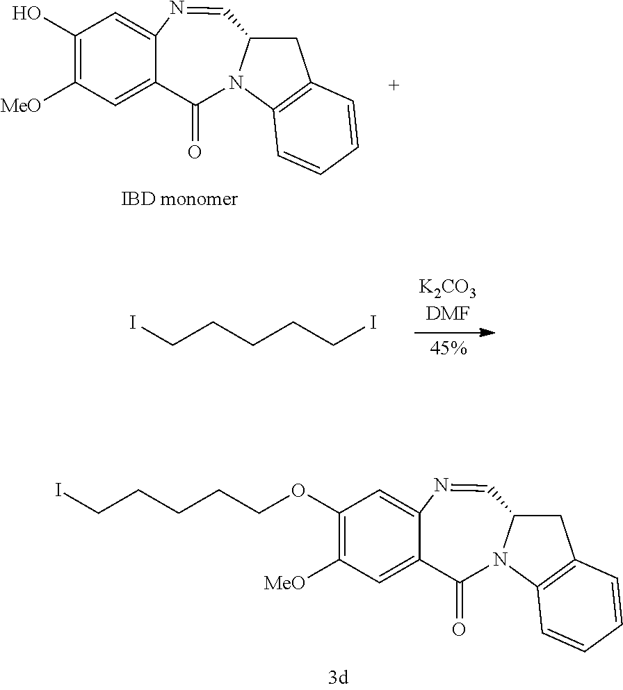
O(C1=C([MeO])C=C2C(=O)N3C4=C(CC3C=NC2=C1)C=CC=C4)CCCCCI.OC1=C([MeO])C=C2C(=O)N3C4=C(CC3C=NC2=C1)C=CC=C4.ICCCCCI
